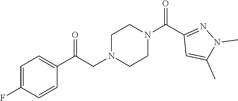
C1=C(F)C=CC(C(CN2CCN(C(C3=NN(C)C(C)=C3)=O)CC2)=O)=C1
